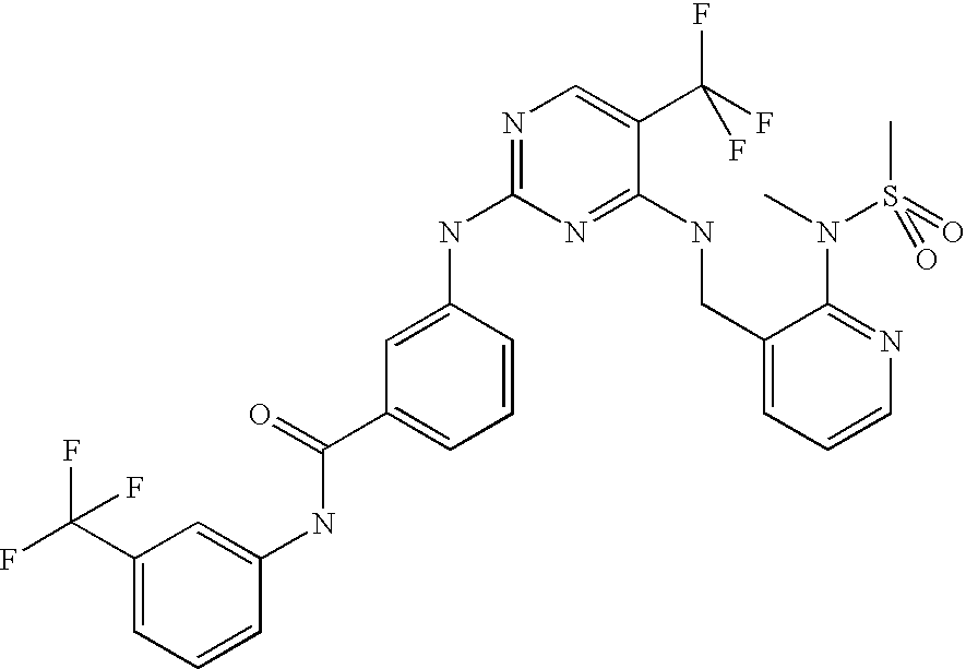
C1(CNC2=NC(NC3=CC(C(NC4=CC(C(F)(F)F)=CC=C4)=O)=CC=C3)=NC=C2C(F)(F)F)=CC=CN=C1N(C)S(C)(=O)=O
